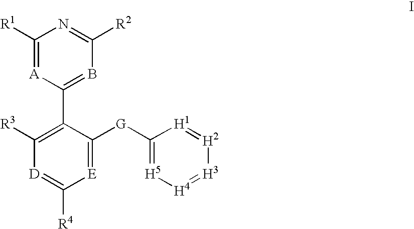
C1([R1])=[A]C(C2=C([R3])[D]=C([R4])[E]=C2[G]C2=[H5][H4]=[H3][H2]=[H1]2)=BC([R2])=N1
